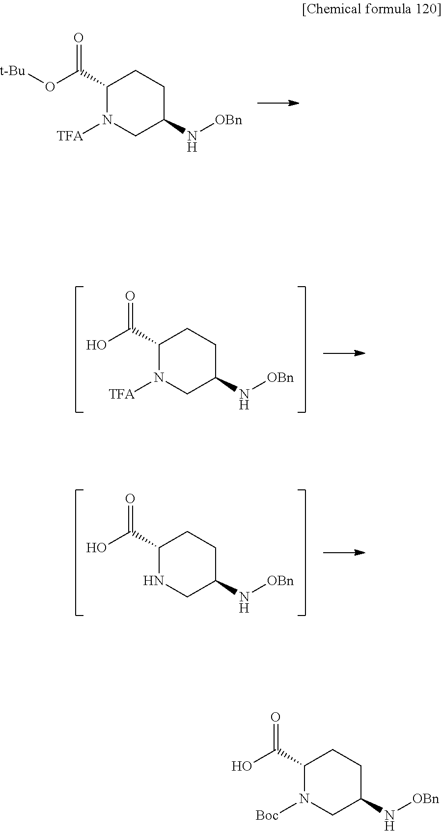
C1C(C(=O)O[t-Bu])N([TFA])CC(N[OBn])C1.C1C(C(=O)O)N([TFA])CC(N[OBn])C1.C1C(C(=O)O)NCC(N[OBn])C1.C1C(C(=O)O)N([Boc])CC(N[OBn])C1
